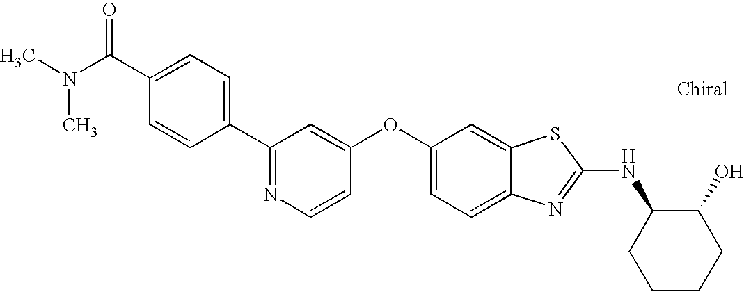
N1=C(C2=CC=C(C(N(C)C)=O)C=C2)C=C(OC2=CC=C3C(=C2)SC(NC2CCCCC2O)=N3)C=C1
